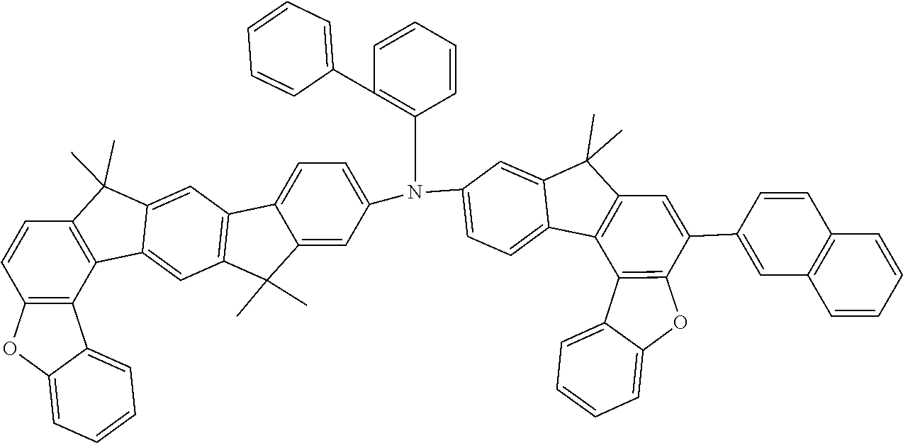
C12=C(C(C)(C)C3=CC4=C(C(C)(C)C5=CC(N(C6=CC=C7C8=C(C=C(C9=CC%10=C(C=C9)C=CC=C%10)C9=C8C8=CC=CC=C8O9)C(C)(C)C7=C6)C6=C(C7=CC=CC=C7)C=CC=C6)=CC=C45)C=C13)C=CC1=C2C2=CC=CC=C2O1
